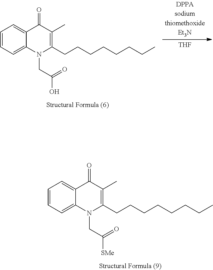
C1=CC=C2C(=C1)C(=O)C(C)=C(CCCCCCCC)N2CC(O)=O.[THF].C1=CC=C2C(=C1)C(=O)C(C)=C(CCCCCCCC)N2CC([SMe])=O
